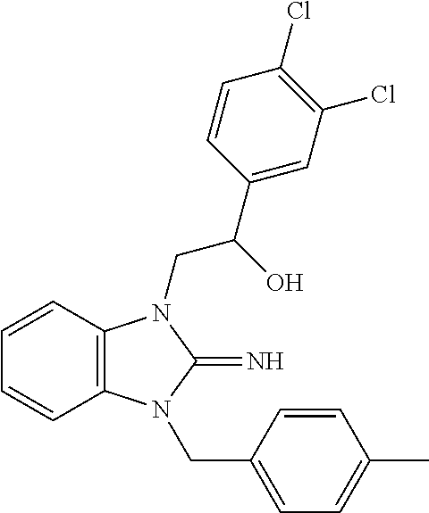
C1=CC2=C(C=C1)N(CC1=CC=C(C)C=C1)C(=N)N2CC(O)C1=CC(Cl)=C(Cl)C=C1
